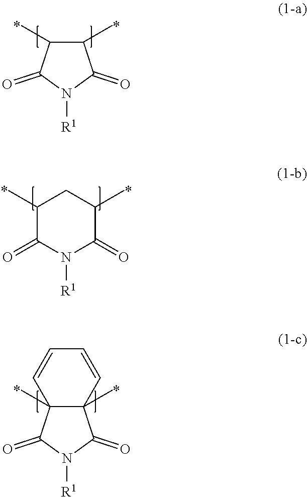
C1(C)C(=O)N([R1])C(=O)C(C)C1.C1(C)C(C)C(=O)N([R1])C1=O.C12(C)C(C)(C(=O)N([R1])C1=O)C=CC=C2
